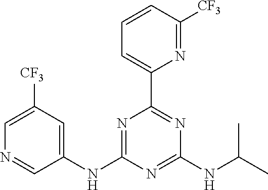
C1(NC2=NC(C3=CC=CC([CF3])=N3)=NC(NC(C)C)=N2)=CC([CF3])=CN=C1
